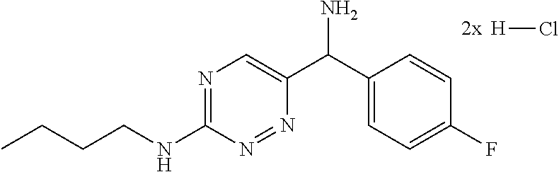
[H]Cl.NC(C1=CN=C(NCCCC)N=N1)C1=CC=C(F)C=C1
